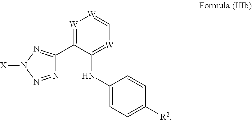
N1=NN([X])N=C1C1=[W][W]=C[W]=C1NC1=CC=C([R2])C=C1
